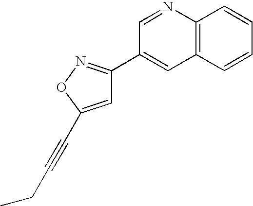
C12=C(C=CC=C1)C=C(C1=NOC(C#CCC)=C1)C=N2
